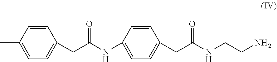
C1=C(C)C=CC(CC(NC2=CC=C(CC(NCCN)=O)C=C2)=O)=C1
